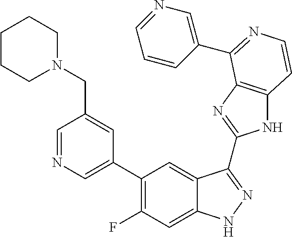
C1=C(C2=C(F)C=C3C(=C2)C(C2=NC4=C(N2)C=CN=C4C2=CN=CC=C2)=NN3)C=C(CN2CCCCC2)C=N1
